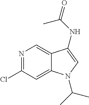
N1=C(Cl)C=C2C(=C1)C(NC(C)=O)=CN2C(C)C
